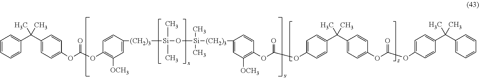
C1=CC=CC(C(C2=CC=C(OC(OC3=C([OCH3])C=C([(CH2)3][Si](C)(C)O[Si](C)(C)[(CH2)3]C4=CC([OCH3])=C(OC(OC5=CC=C(C(C6=CC=C(OC(OC7=CC=C(C(C8=CC=CC=C8)(C)C)C=C7)=O)C=C6)(C)C)C=C5)=O)C=C4)C=C3)=O)C=C2)(C)C)=C1
